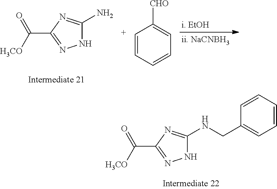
[i. EtOH].[ii. NaCNBH3].N1C(N)=NC(C(=O)[H3CO])=N1.C1=CC=CC=C1[CHO].N1C(NCC2=CC=CC=C2)=NC(C(=O)[H3CO])=N1
